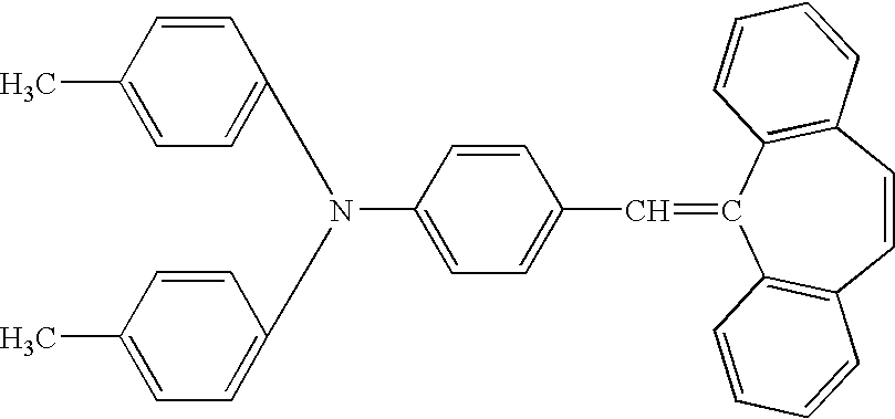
C1=CC2=C(C=CC=C2)C(=CC2=CC=C(N(C3=CC=C(C)C=C3)C3=CC=C(C)C=C3)C=C2)C2=C1C=CC=C2
